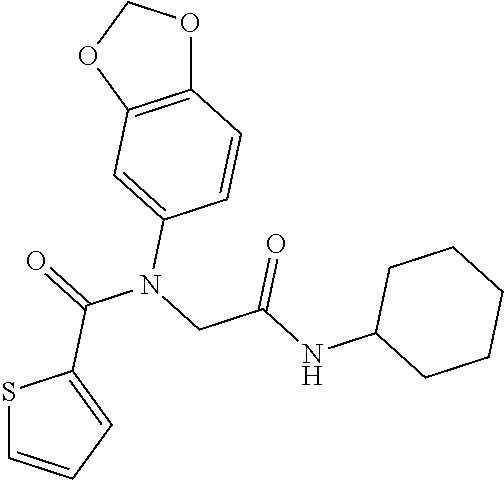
C12=C(OCO1)C=C(N(C(=O)C1=CC=CS1)CC(=O)NC1CCCCC1)C=C2
